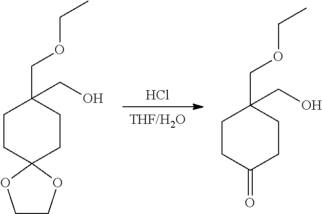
Cl.[THF/H2O].C1CC2(CCC1(COCC)CO)OCCO2.C1CC(=O)CCC1(COCC)CO
